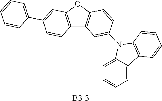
C1=C2C(=CC=C1)C1=C(N2C2=CC3=C(C=C2)OC2=C3C=CC(C3=CC=CC=C3)=C2)C=CC=C1.[B3-3]
